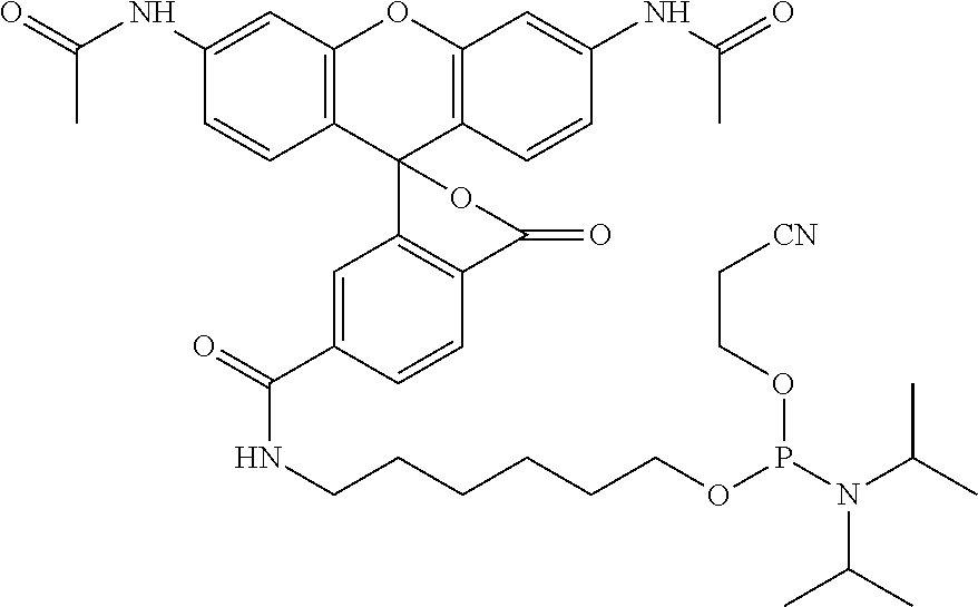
C12=C(C=C(NC(=O)C)C=C1)OC1=C(C23C2=C(C=CC(C(=O)NCCCCCCOP(N(C(C)C)C(C)C)OCC[CN])=C2)C(=O)O3)C=CC(NC(=O)C)=C1
